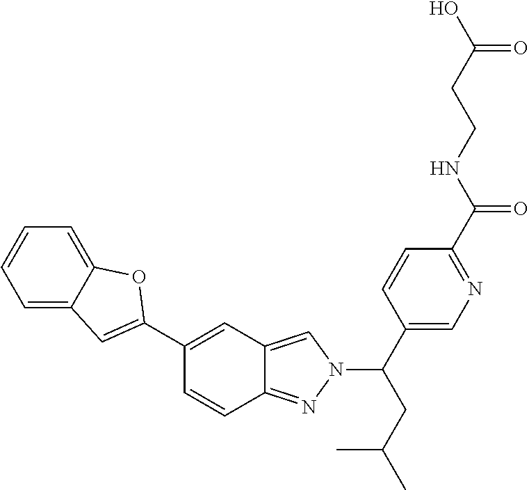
C1=CC2=NN(C(CC(C)C)C3=CN=C(C(NCCC(O)=O)=O)C=C3)C=C2C=C1C1=CC2=CC=CC=C2O1
